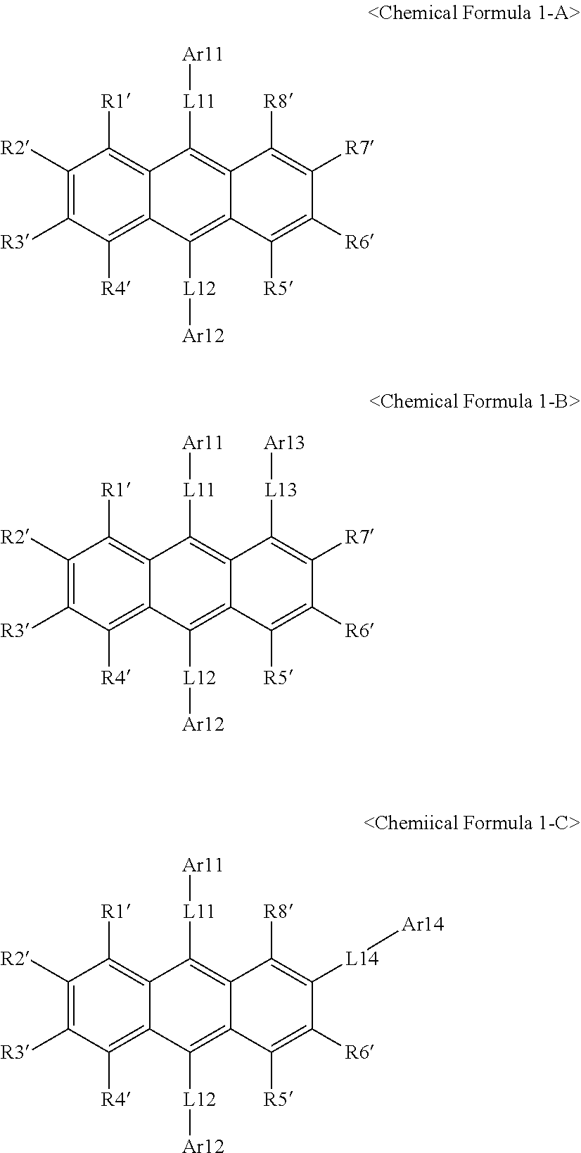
C1([R2])=C([R3])C([R4])=C2C(=C1[R1])C([L11][Ar11])=C1C(=C2[L12][Ar12])C([R5])=C([R6])C([R7])=C1[R8].C1([R2])=C([R3])C([R4])=C2C(=C1[R1])C([L11][Ar11])=C1C(=C2[L12][Ar12])C([R5])=C([R6])C([R7])=C1[L13][Ar13].C1([R2])=C([R3])C([R4])=C2C(=C1[R1])C([L11][Ar11])=C1C(=C2[L12][Ar12])C([R5])=C([R6])C([L14][Ar14])=C1[R8]
